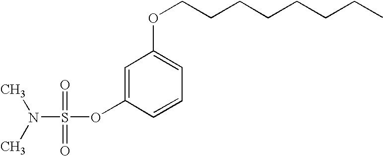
C1=C(OS(N(C)C)(=O)=O)C=CC=C1OCCCCCCCC
